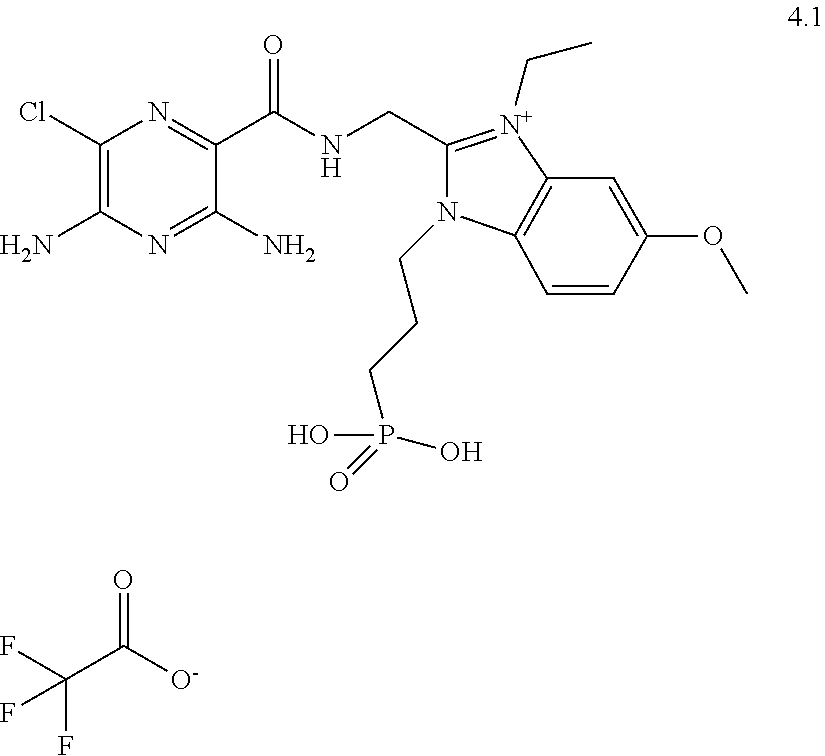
C1(Cl)=C(N)N=C(N)C(C(NCC2=[N+](CC)C3=C(N2CCCP(=O)(O)O)C=CC(OC)=C3)=O)=N1.FC(C([O-])=O)(F)F
